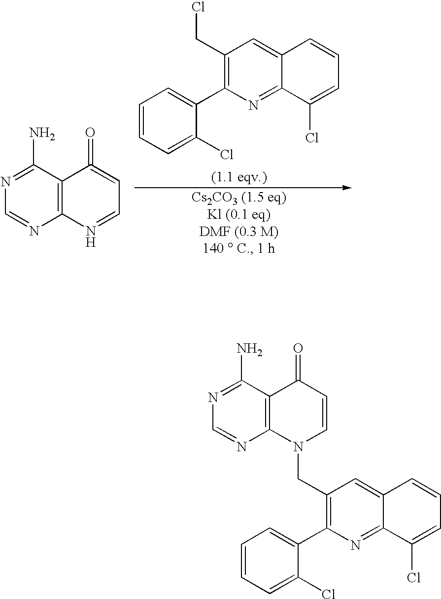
C12=C(C(N)=NC=N1)C(=O)=CC=N2.C1=CC=C(Cl)C(C2=C(CCl)C=C3C(=N2)C(Cl)=CC=C3)=C1.C12=CC(CN3C=CC(=O)C4=C3N=CN=C4N)=C(C3=CC=CC=C3Cl)N=C1C(Cl)=CC=C2
